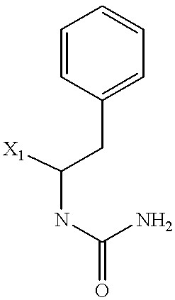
C1=CC(CC(NC(=O)N)[X1])=CC=C1
